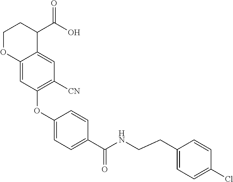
C1OC2=CC(OC3=CC=C(C(NCCC4=CC=C(Cl)C=C4)=O)C=C3)=C([CN])C=C2C(C(O)=O)C1
